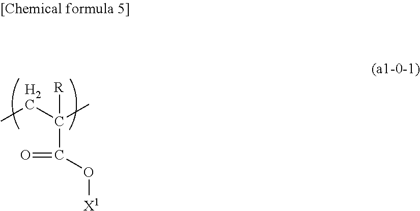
CCC(C)(C(O[X1])=O)[R]
